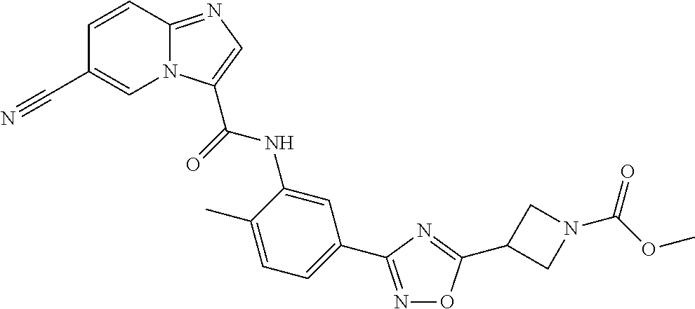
C1=CC2=NC=C(C(=O)NC3=CC(C4=NOC(C5CN(C(OC)=O)C5)=N4)=CC=C3C)N2C=C1C#N
